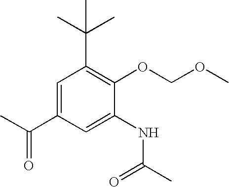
C1=C(C(C)=O)C=C(NC(C)=O)C(OCOC)=C1C(C)(C)C
